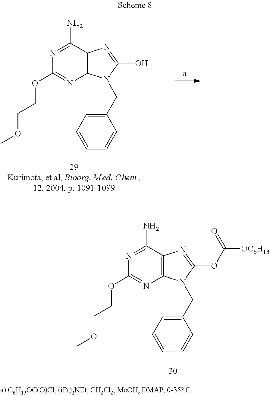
C12=C(C(N)=NC(OCCOC)=N1)N=C(O)N2CC1=CC=CC=C1.C12=C(C(N)=NC(OCCOC)=N1)N=C(OC([OC6H13])=O)N2CC1=CC=CC=C1
